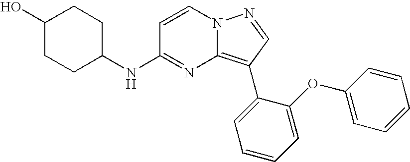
C1(O)CCC(NC2=NC3=C(C4=CC=CC=C4OC4=CC=CC=C4)C=NN3C=C2)CC1
